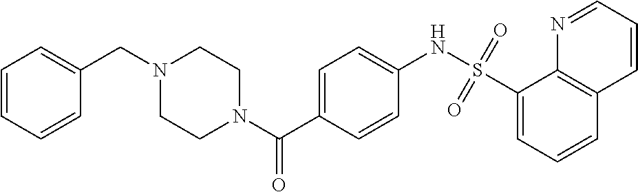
C(C1=CC=CC=C1)N1CCN(C(C2=CC=C(NS(C3=CC=CC4=C3N=CC=C4)(=O)=O)C=C2)=O)CC1
